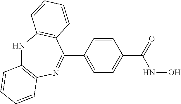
N1C2=C(N=C(C3=CC=C(C(=O)NO)C=C3)C3=C1C=CC=C3)C=CC=C2
